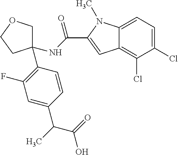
C1(C2=C(F)C=C(C(C(=O)O)C)C=C2)(NC(=O)C2=CC3=C(Cl)C(Cl)=CC=C3N2C)COCC1
